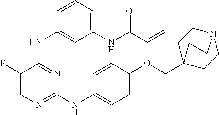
N(C1=NC=C(F)C(NC2=CC(NC(C=C)=O)=CC=C2)=N1)C1=CC=C(OCC23CCN(CC2)CC3)C=C1
